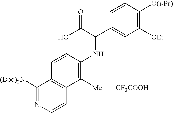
C1([(Boc)2N])=NC=CC2=C1C=CC(NC(C1=CC([OEt])=C([O(i-Pr)])C=C1)C(O)=O)=C2[Me].[CF3COOH]
